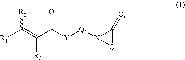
[R1]C(=C(C([Y][Q1]N1[Q2]C1=O)=O)[R3])[R2]
